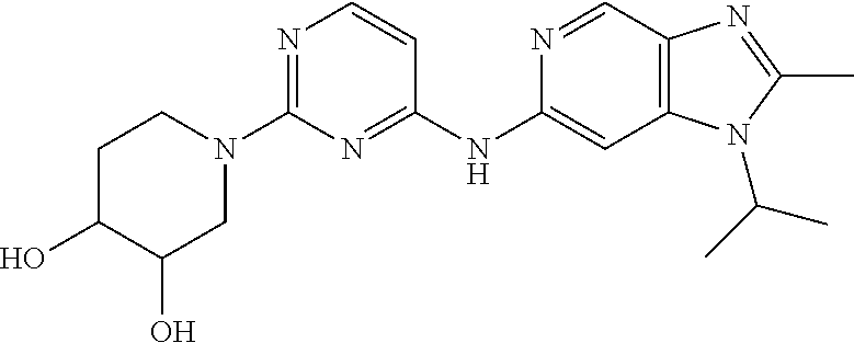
N1=C(N2CCC(O)C(O)C2)N=C(NC2=CC3=C(C=N2)N=C(C)N3C(C)C)C=C1
